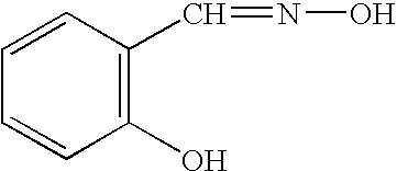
C1(O)=C(C=NO)C=CC=C1
